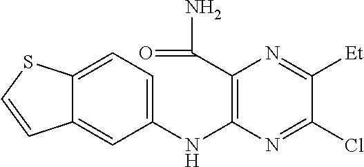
C12=CC=C(NC3=C(C(=O)N)N=C([Et])C(Cl)=N3)C=C1C=CS2
